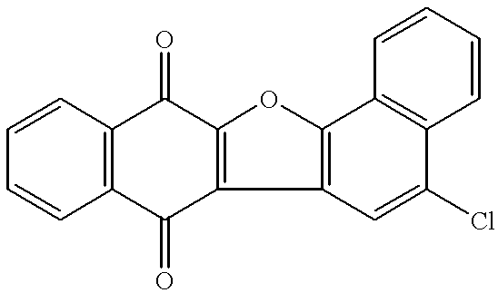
C1=CC2=C(C=C1)C(=O)C1=C(C2=O)OC2=C1C=C(Cl)C1=C2C=CC=C1
